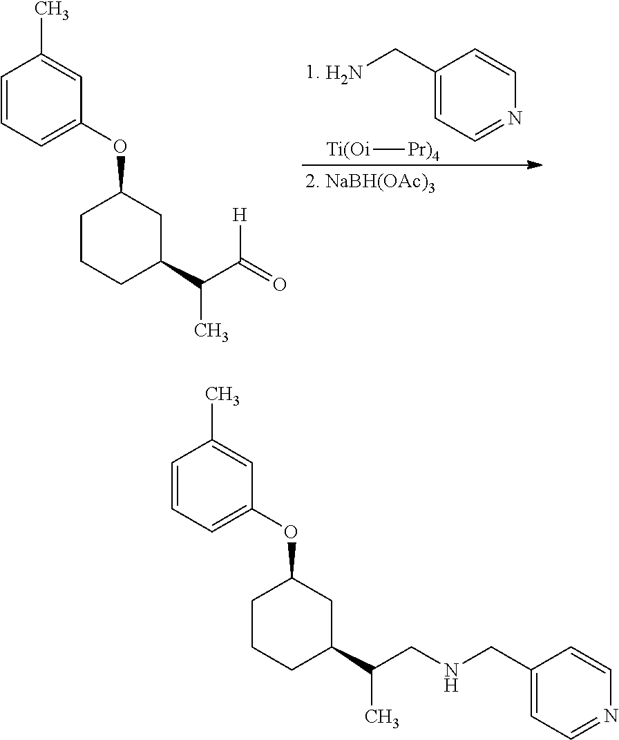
C1(CN)=CC=NC=C1.[Ti(Oi][Pr)4].C1=CC=C(OC2CCCC(C(C(=O)[H])C)C2)C=C1C.C1=CC=C(OC2CCCC(C(CNCC3=CC=NC=C3)C)C2)C=C1C
